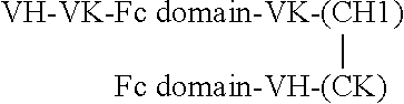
[VH-VK-Fc domain-VK-(CH1)][Fc domain-VH-(CK)]
